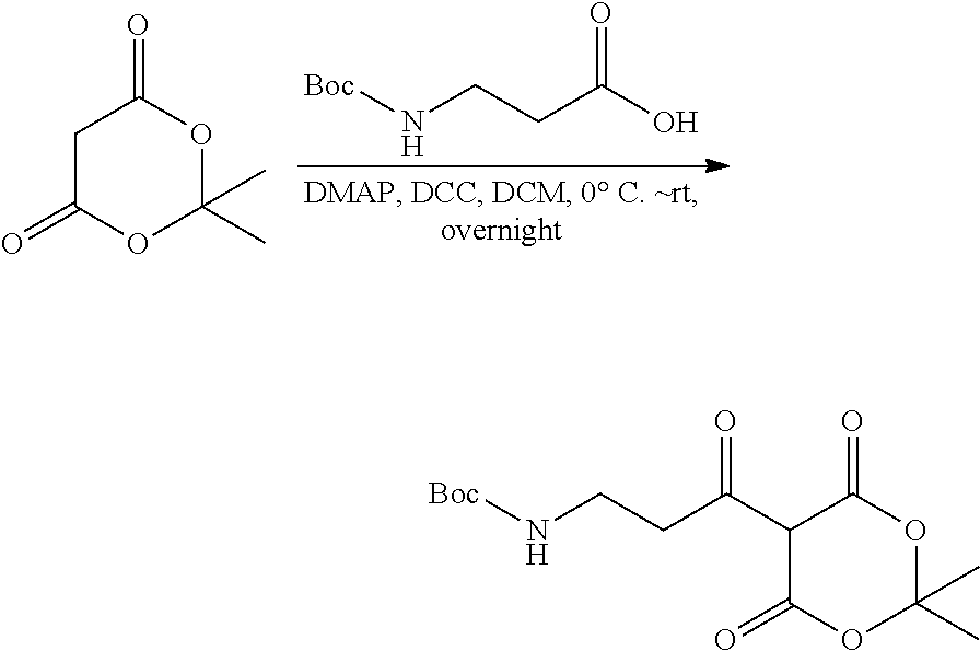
O=C(O)CCN[Boc].O=C1OC(C)(C)OC(=O)C1.O=C1OC(C)(C)OC(=O)C1C(CCN[Boc])=O
